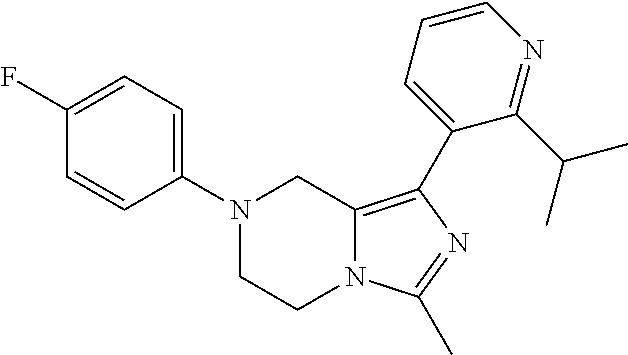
N1(C2=CC=C(F)C=C2)CCN2C(=C(C3=CC=CN=C3C(C)C)N=C2C)C1
